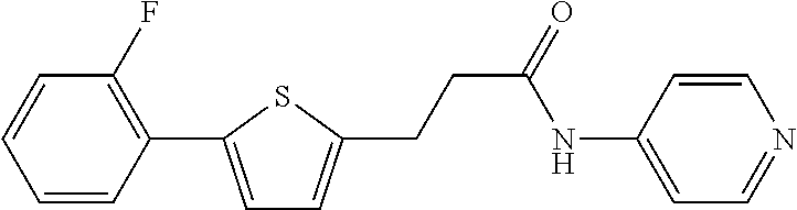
C1=CC(C2=CC=C(CCC(=O)NC3=CC=NC=C3)S2)=C(F)C=C1
